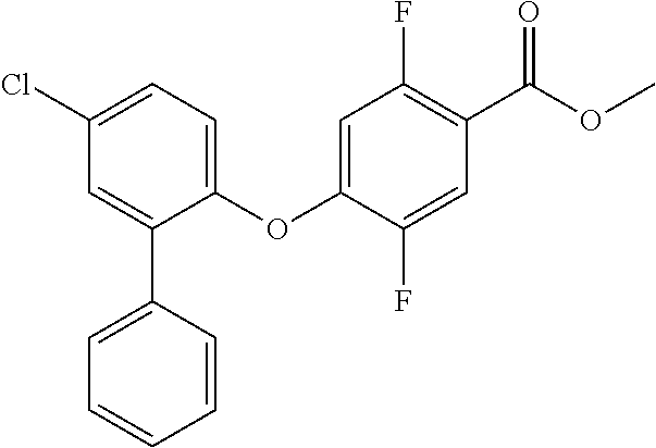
C1(Cl)=CC=C(OC2=CC(F)=C(C(=O)OC)C=C2F)C(C2=CC=CC=C2)=C1
